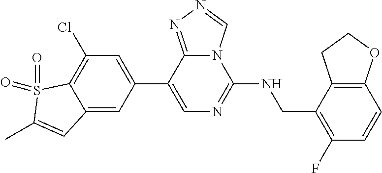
C12=CC(C3=CN=C(NCC4=C(F)C=CC5=C4CCO5)N4C3=NN=C4)=CC(Cl)=C1S(=O)(=O)C(C)=C2
